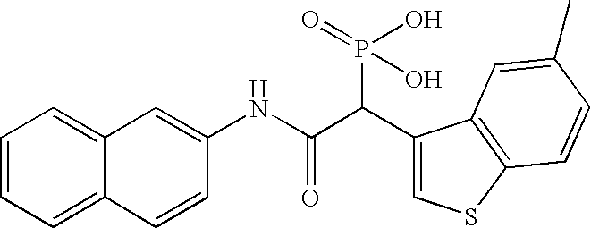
C1=CC=C2C(=C1)C=C(NC(C(C1=CSC3=C1C=C(C)C=C3)P(O)(O)=O)=O)C=C2
